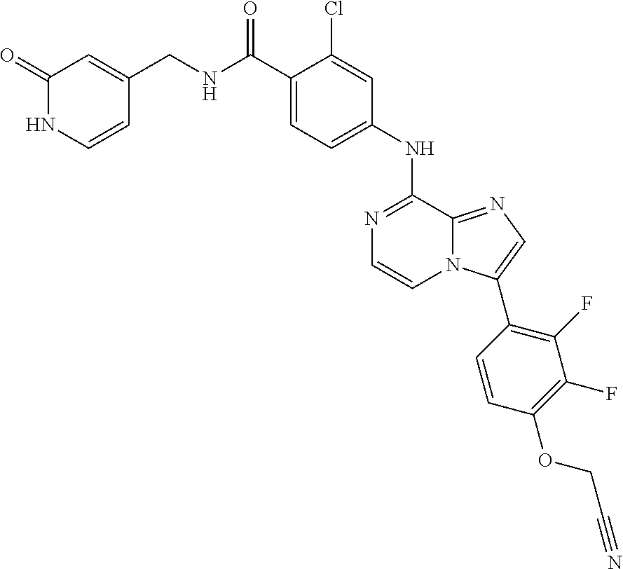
C1(NC2=NC=CN3C2=NC=C3C2=C(F)C(F)=C(OCC#N)C=C2)=CC=C(C(NCC2=CC(=O)NC=C2)=O)C(Cl)=C1
